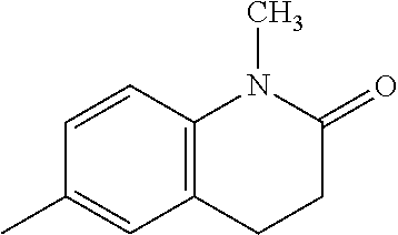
C1=CC2=C(C=C1C)CCC(=O)N2C
